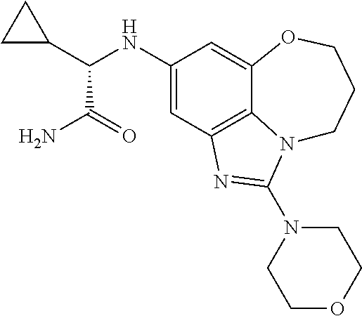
C1(NC(C2CC2)C(N)=O)=CC2=C3C(=C1)OCCCN3C(N1CCOCC1)=N2
